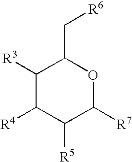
C1([R3])C([R4])C([R5])C([R7])OC1C[R6]
